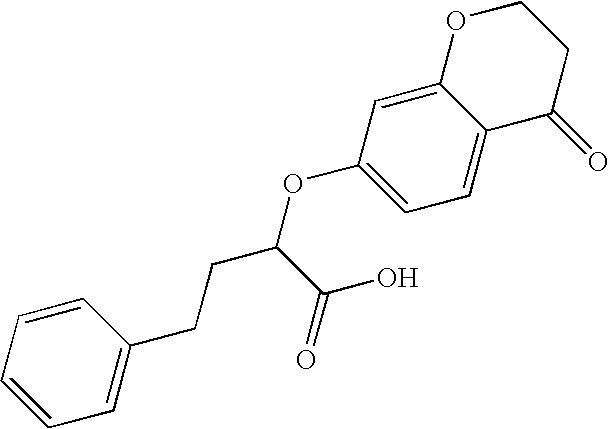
C1=CC=CC=C1CCC(OC1=CC=C2C(=C1)OCCC2=O)C(O)=O
